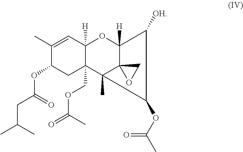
C12([H])C(COC(=O)C)(C3(C)C4(C([H])(O1)C([OH])C3OC(C)=O)CO4)CC(OC(CC(C)C)=O)C(C)=C2
